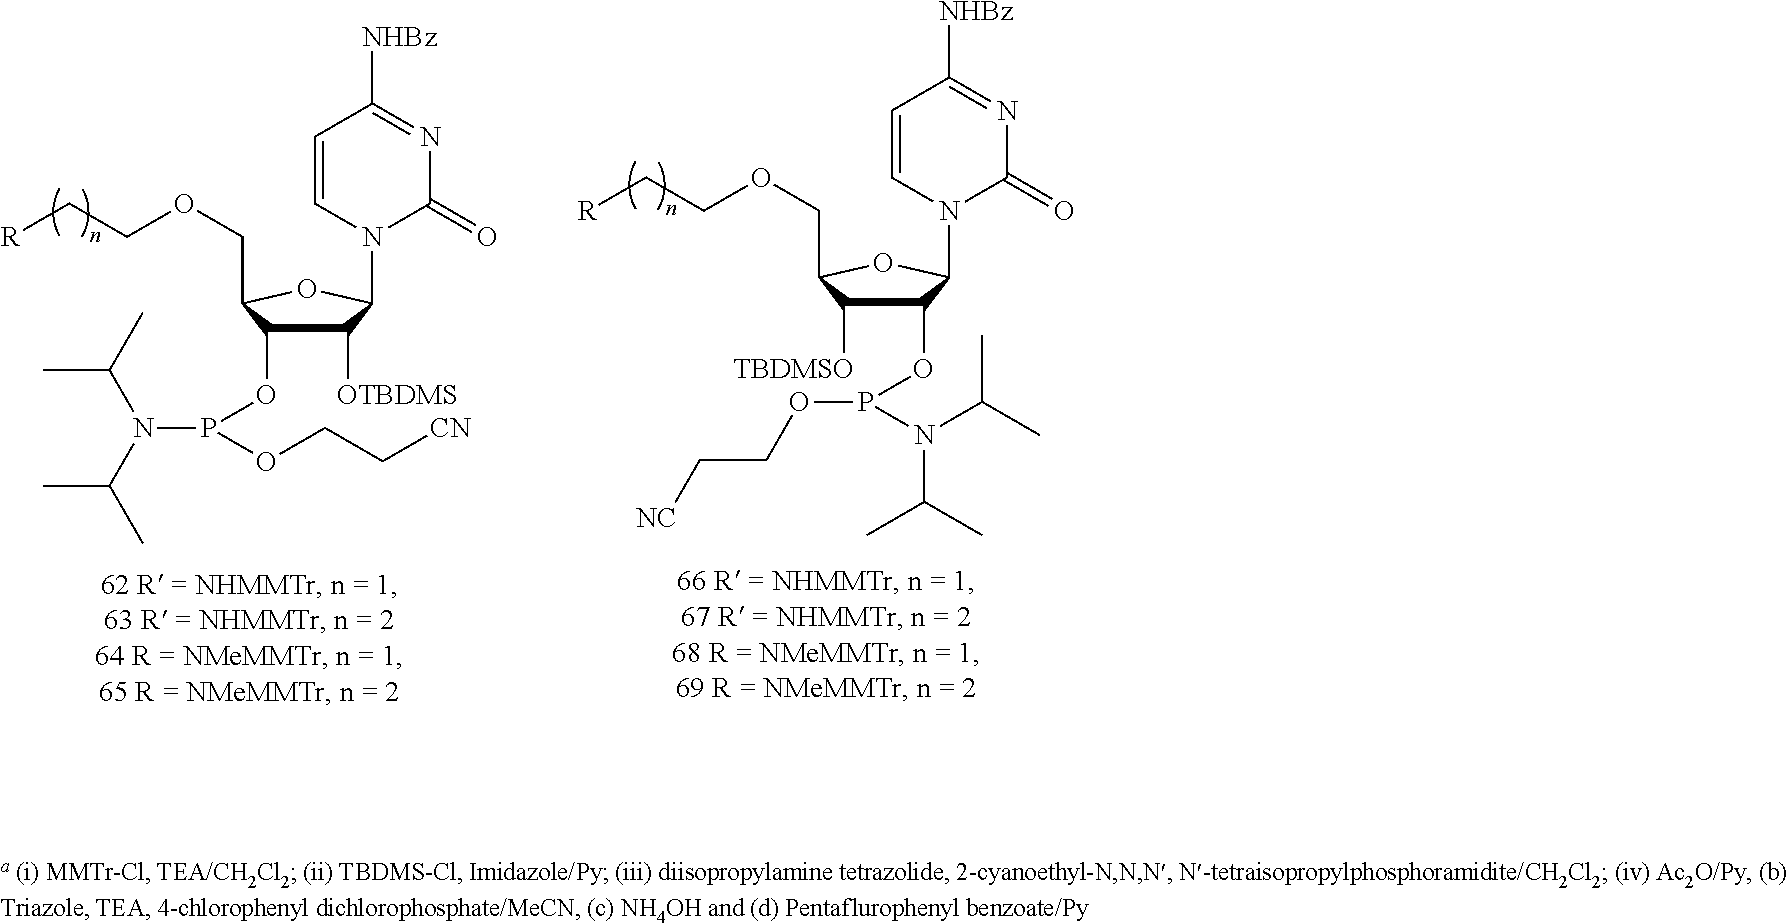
C1([OTBDMS])C(OP(OCC[CN])N(C(C)C)C(C)C)C(COCC[R])OC1N1C(=O)N=C([NHBz])C=C1.C1(OP(OCC[NC])N(C(C)C)C(C)C)C([TBDMSO])C(COCC[R])OC1N1C(=O)N=C([NHBz])C=C1
